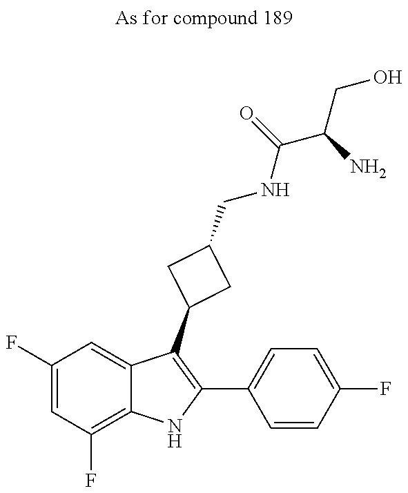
C1(F)=CC(F)=C2C(=C1)C(C1CC(CNC(C(CO)N)=O)C1)=C(C1=CC=C(F)C=C1)N2
